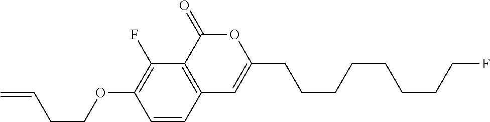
C1=CC2=C(C(F)=C1OCCC=C)C(=O)OC(CCCCCCCCF)=C2
